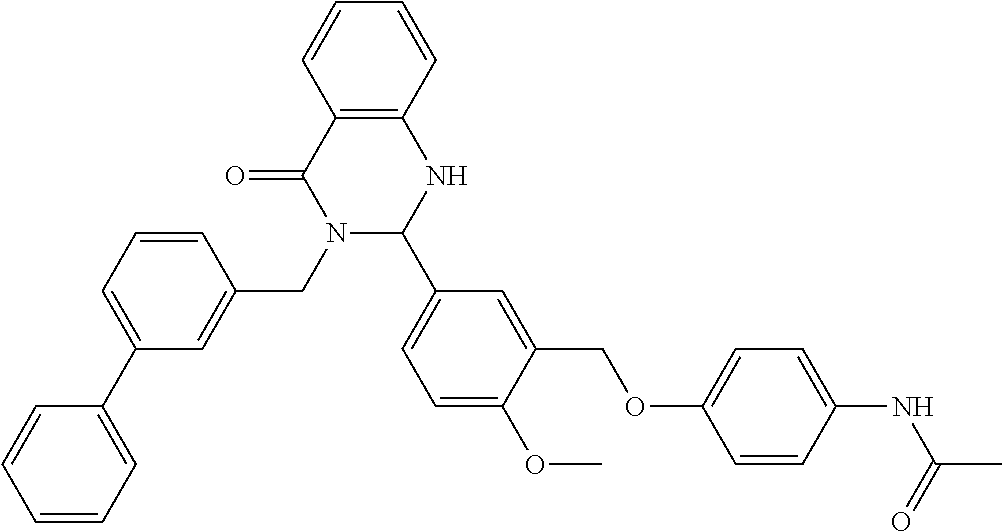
C1=CC=C(C2=CC=CC(CN3C(C4=CC=C(OC)C(COC5=CC=C(NC(=O)C)C=C5)=C4)NC4=C(C3=O)C=CC=C4)=C2)C=C1
